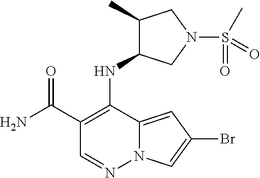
C1(C(N)=O)=C(NC2C(C)CN(S(C)(=O)=O)C2)C2=CC(Br)=CN2N=C1
